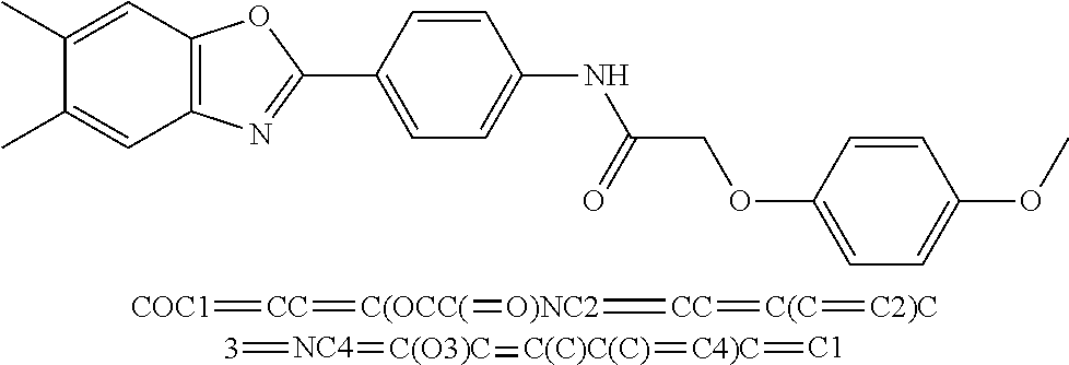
C1(C)=CC2=C(C=C1C)N=C(C1=CC=C(NC(COC3=CC=C(OC)C=C3)=O)C=C1)O2.[COC1]=[CC]=[C(OCC(]=[O)NC2]=[CC]=[C(C]=[C2)C].[NC4](=[C(O3)C]=[C(C)C(C)]=[C4)C]=[C1])=[3]
